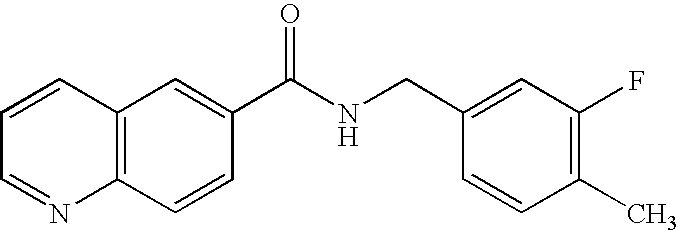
C1=CC=NC2=C1C=C(C(NCC1=CC(F)=C(C)C=C1)=O)C=C2
